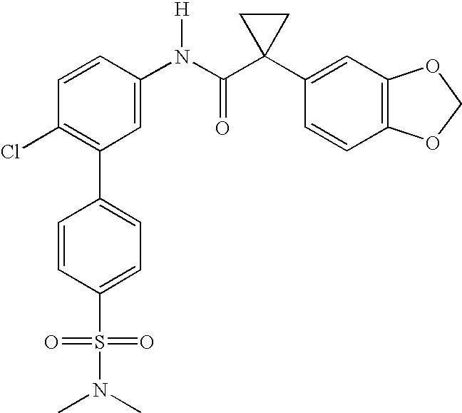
C1(C2=CC=C(S(=O)(=O)N(C)C)C=C2)=C(Cl)C=CC(N(C(C2(C3=CC4=C(C=C3)OCO4)CC2)=O)[H])=C1
